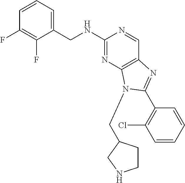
C1=CC=C(CNC2=NC3=C(C=N2)N=C(C2=C(Cl)C=CC=C2)N3CC2CCNC2)C(F)=C1F
